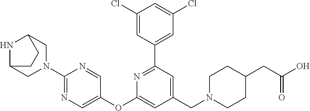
C1(Cl)=CC(C2=NC(OC3=CN=C(N4CC5NC(CC5)C4)N=C3)=CC(CN3CCC(CC(O)=O)CC3)=C2)=CC(Cl)=C1
